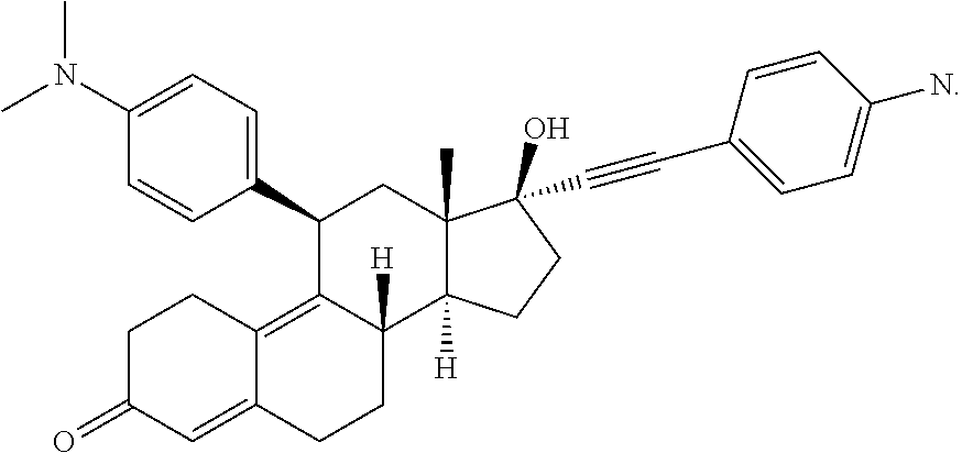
C1=CC(N(C)C)=CC=C1C1CC2(C)C([H])(C3([H])CCC4=CC(=O)CCC4=C13)CCC2(O)C#CC1=CC=C(N)C=C1
